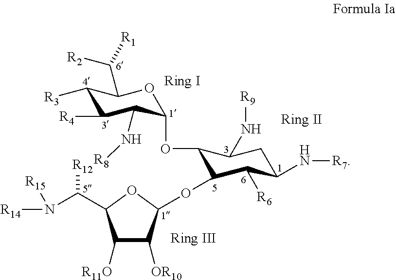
C1([R11O])C([OR10])C(OC2C([R6])C(N[R7])CC(N[R9])C2OC2C(N[R8])C([R4])C([R3])C(C([R2])[R1])O2)OC1C(N([R14])[R15])[R12]
